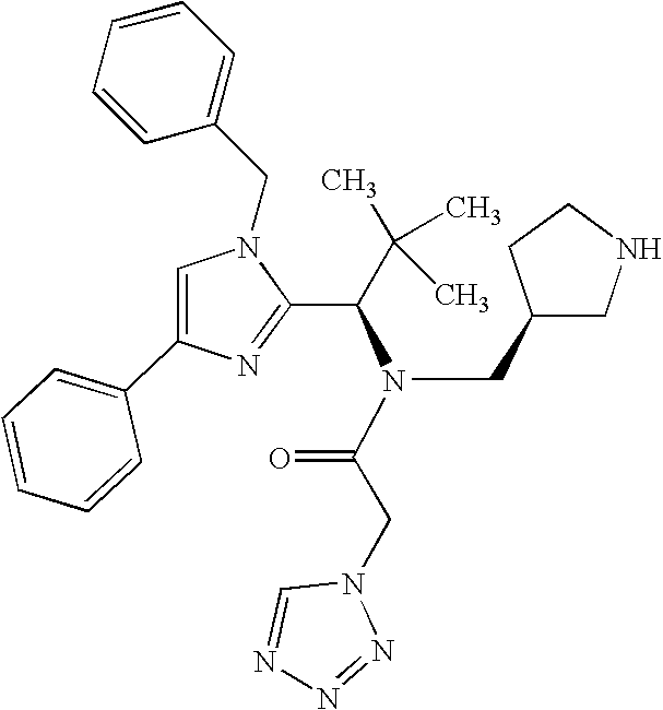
C1=C(C2=CC=CC=C2)N=C(C(C(C)(C)C)N(C(CN2C=NN=N2)=O)CC2CNCC2)N1CC1=CC=CC=C1
